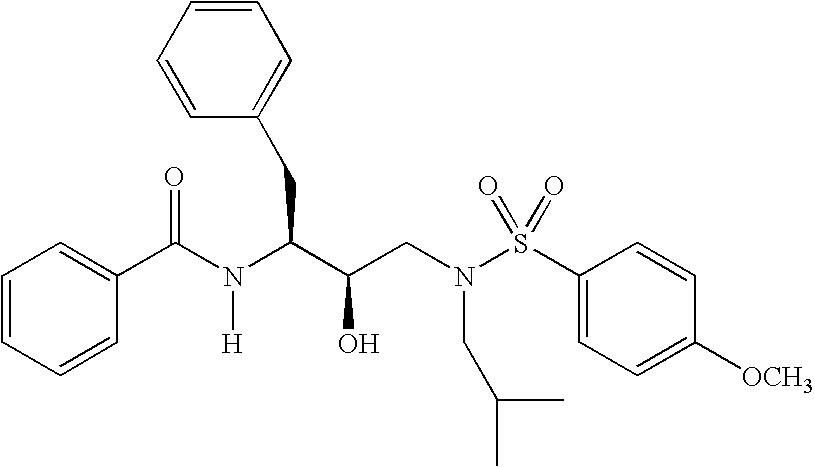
C1(C(N(C(C(CN(S(C2=CC=C([OCH3])C=C2)(=O)=O)CC(C)C)O)CC2=CC=CC=C2)[H])=O)=CC=CC=C1
